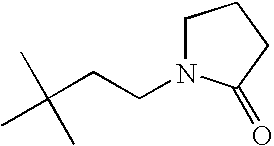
C(CCN1CCCC1=O)(C)(C)C
